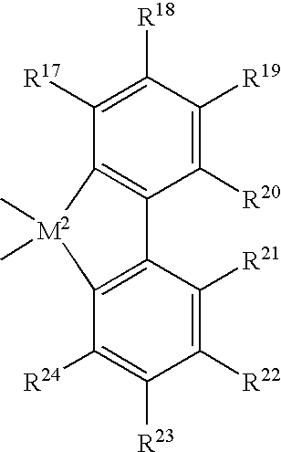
C1([R17])=C([R18])C([R19])=C([R20])C2=C1[M2](C)(C)C1=C2C([R21])=C([R22])C([R23])=C1[R24]
